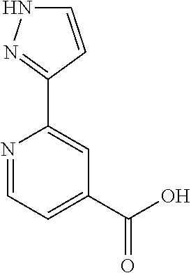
C1=CC(C2=CC(C(O)=O)=CC=N2)=NN1
